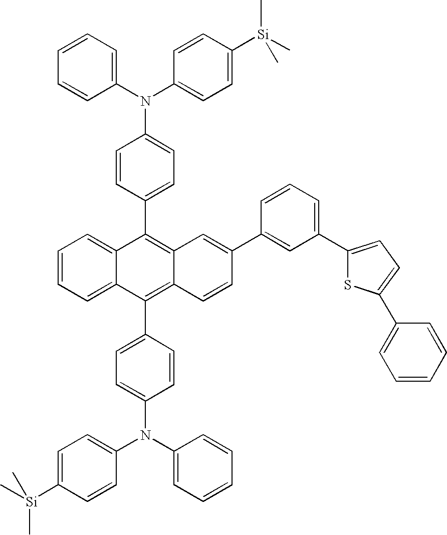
C1=CC=C2C(=C1)C(C1=CC=C(N(C3=CC=C([Si](C)(C)C)C=C3)C3=CC=CC=C3)C=C1)=C1C(=C2C2=CC=C(N(C3=CC=CC=C3)C3=CC=C([Si](C)(C)C)C=C3)C=C2)C=CC(C2=CC(C3=CC=C(C4=CC=CC=C4)S3)=CC=C2)=C1
